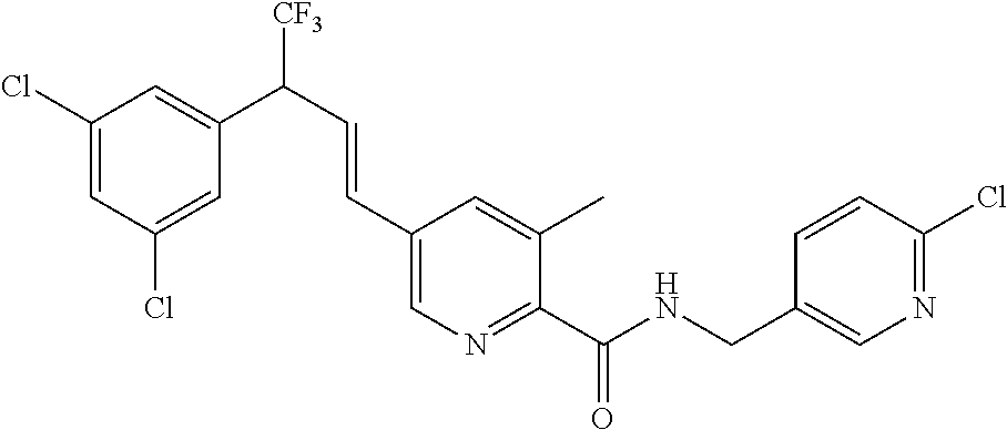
C1(Cl)=CC(C(C=CC2=CN=C(C(NCC3=CN=C(Cl)C=C3)=O)C(C)=C2)[CF3])=CC(Cl)=C1
